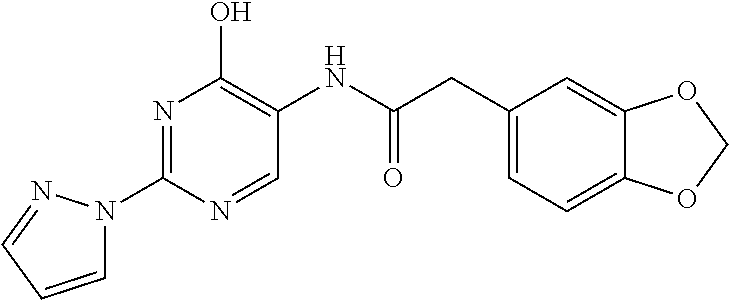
N1=C(N2C=CC=N2)N=CC(NC(CC2=CC=C3C(=C2)OCO3)=O)=C1O
